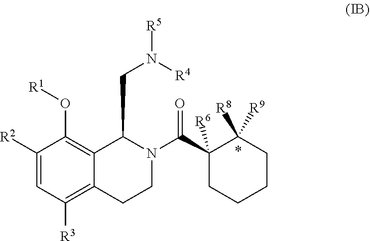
C1([R2])=CC([R3])=C2C(=C1O[R1])C(CN([R4])[R5])N(C(=O)C1([R6])CCCCC1([R8])[R9])CC2
